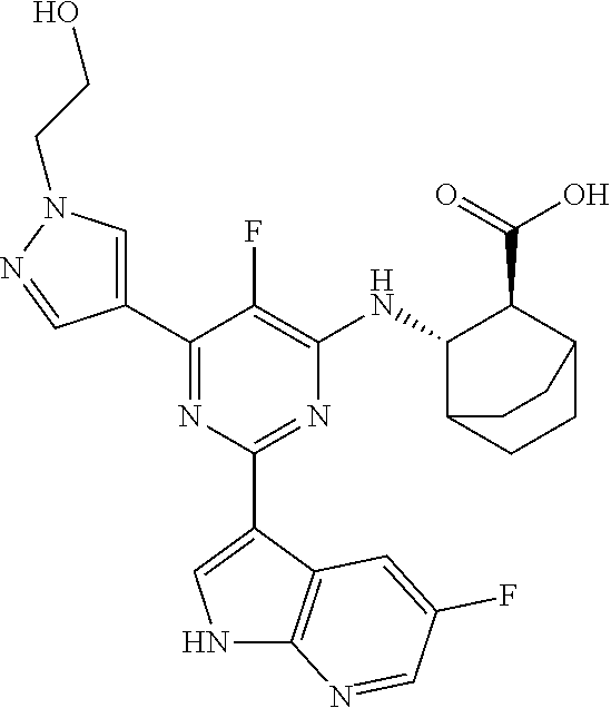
C1(C2=CN(CCO)N=C2)=NC(C2=CNC3=C2C=C(F)C=N3)=NC([HN]C2C(C(=O)O)C3CCC2CC3)=C1F
